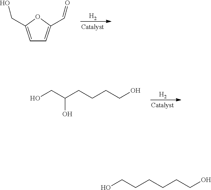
[H2].C1=C(CO)OC(C=O)=C1.OCCCCCCO.OCC(CCCCO)O.[H2]
